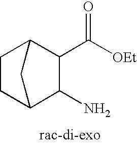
C1(C([OEt])=O)C2CCC(C1N)C2
